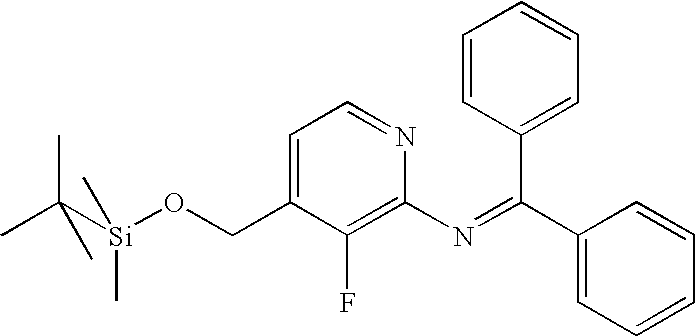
C1=C(CO[Si](C(C)(C)C)(C)C)C(F)=C(N=C(C2=CC=CC=C2)C2=CC=CC=C2)N=C1
